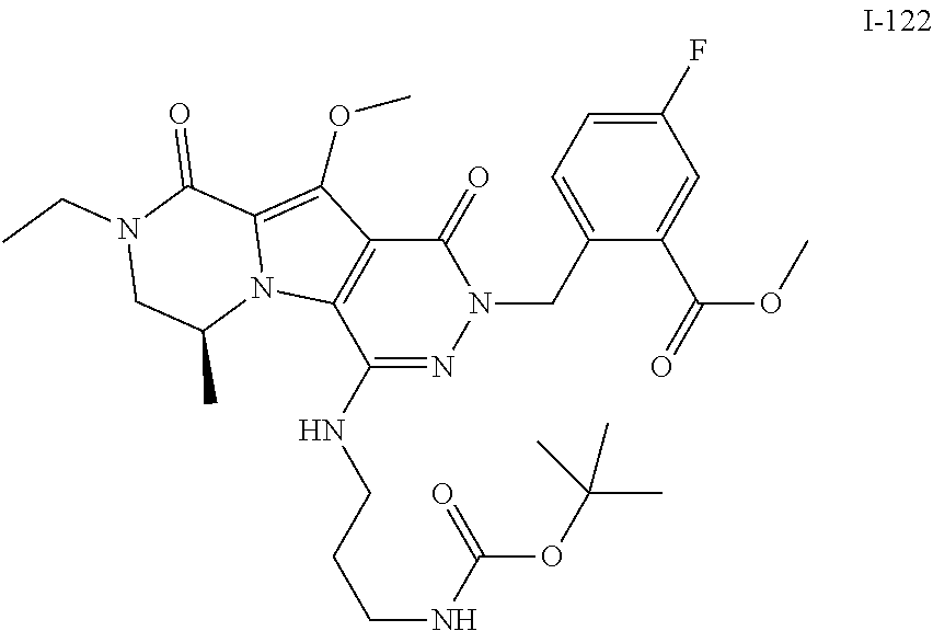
C1=C(CN2C(=O)C3=C(C(NCCCNC(OC(C)(C)C)=O)=N2)N2C(=C3OC)C(=O)N(CC)CC2C)C(C(=O)OC)=CC(F)=C1
